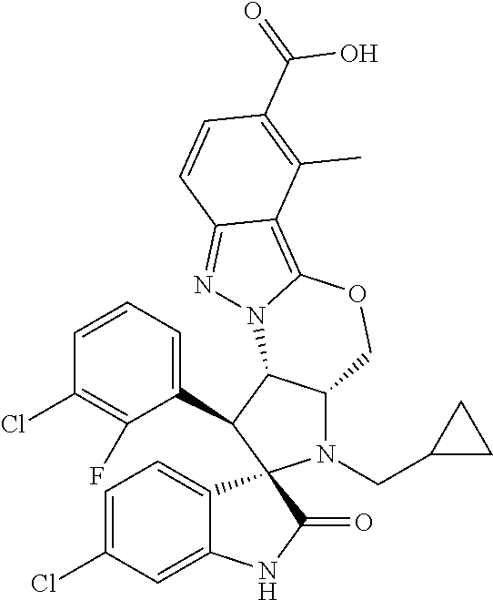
C1=CC=C(C2C3C(N(CC4CC4)C24C2=CC=C(Cl)C=C2NC4=O)COC2=C4C(=NN32)C=CC(C(O)=O)=C4C)C(F)=C1Cl
